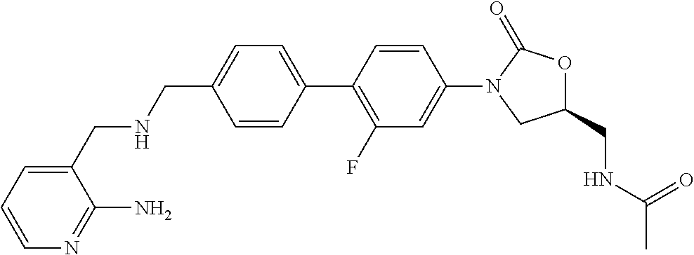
C(C1=CC=C(C2=C(F)C=C(N3CC(CNC(C)=O)OC3=O)C=C2)C=C1)NCC1=CC=CN=C1N
